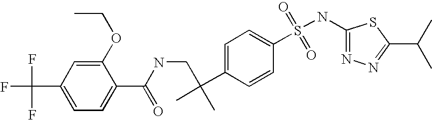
C1(NS(C2=CC=C(C(C)(C)CNC(=O)C3=CC=C(C(F)(F)F)C=C3OCC)C=C2)(=O)=O)=NN=C(C(C)C)S1
